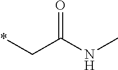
*CC(NC)=O
